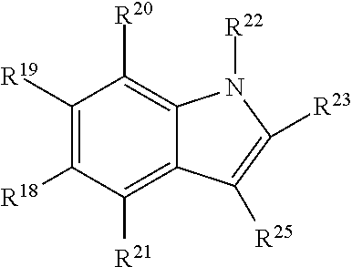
C12=C([R21])C([R18])=C([R19])C([R20])=C1N([R22])C([R23])=C2[R25]
